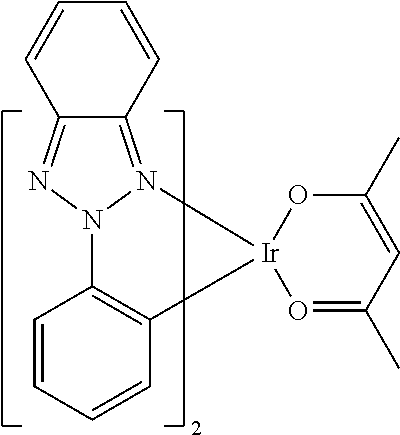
C1=CC2=N3N(N=C2C=C1)C1=C(C=CC=C1)[Ir]31O=C(C)C=C(C)O1
